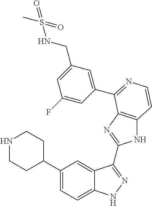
C1(C2CCNCC2)=CC=C2C(=C1)C(C1=NC3=C(N1)C=CN=C3C1=CC(CNS(=O)(C)=O)=CC(F)=C1)=NN2
